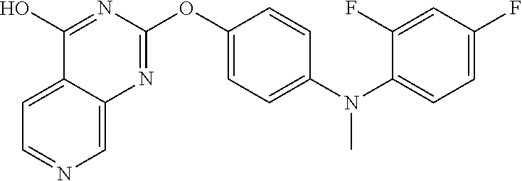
C12=CC=NC=C1N=C(OC1=CC=C(N(C3=CC=C(F)C=C3F)C)C=C1)N=C2O
